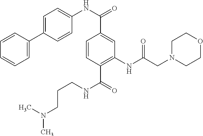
C1=CC(C2=CC=C(NC(=O)C3=CC(NC(=O)CN4CCOCC4)=C(C(=O)NCCCN(C)C)C=C3)C=C2)=CC=C1
